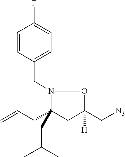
N1(CC2=CC=C(F)C=C2)C(CC=C)(CC(C)C)CC([H])(C[N3])O1
